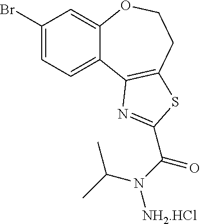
C1(Br)=CC=C2C(=C1)OCCC1=C2N=C(C(N(C(C)C)[NH2.HCl])=O)S1
